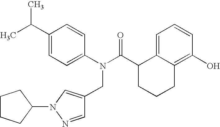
C1(C(C)C)=CC=C(N(C(C2CCCC3=C(O)C=CC=C23)=O)CC2=CN(C3CCCC3)N=C2)C=C1
